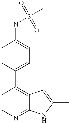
N(C1=CC=C(C2=C3C(=NC=C2)NC(C)=C3)C=C1)(S(C)(=O)=O)C
